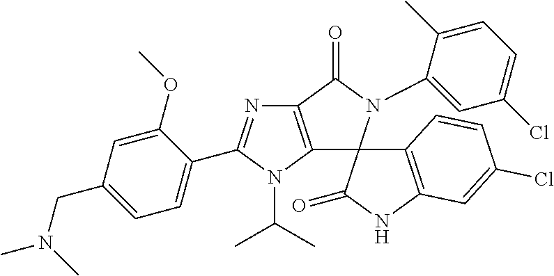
C12=C(C(=O)N(C3=CC(Cl)=CC=C3C)C13C(=O)NC1=C3C=CC(Cl)=C1)N=C(C1=CC=C(CN(C)C)C=C1OC)N2C(C)C
